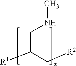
C(C[R2])(CNC)[R1]
